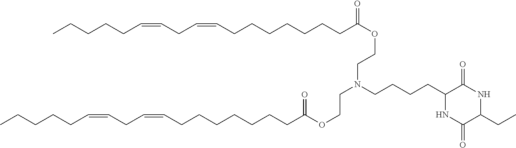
CCCCCC=CCC=CCCCCCCCC(OCCN(CCOC(CCCCCCCC=CCC=CCCCCC)=O)CCCCC1NC(=O)C(CC)NC1=O)=O
